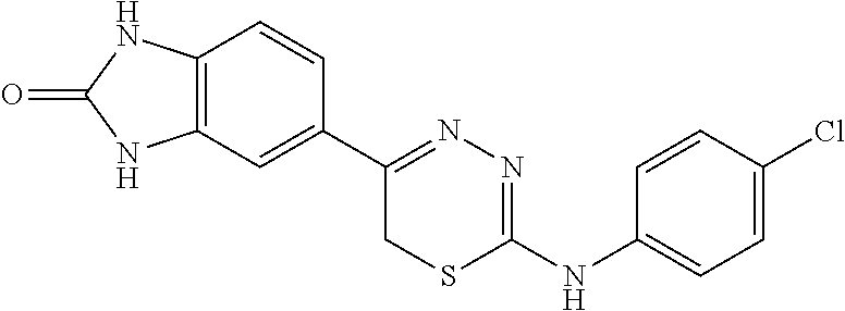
C12=C(C=C(C3=NN=C(NC4=CC=C(Cl)C=C4)SC3)C=C1)NC(=O)N2
